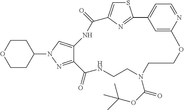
S1C=C2N=C1C1=CC=NC(=C1)OCCN(C(OC(C)(C)C)=O)CCNC(=O)C1=NN(C3CCOCC3)C=C1NC2=O
